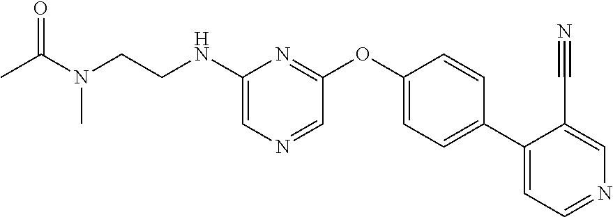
N(C1=CN=CC(OC2=CC=C(C3=CC=NC=C3C#N)C=C2)=N1)CCN(C(=O)C)C
